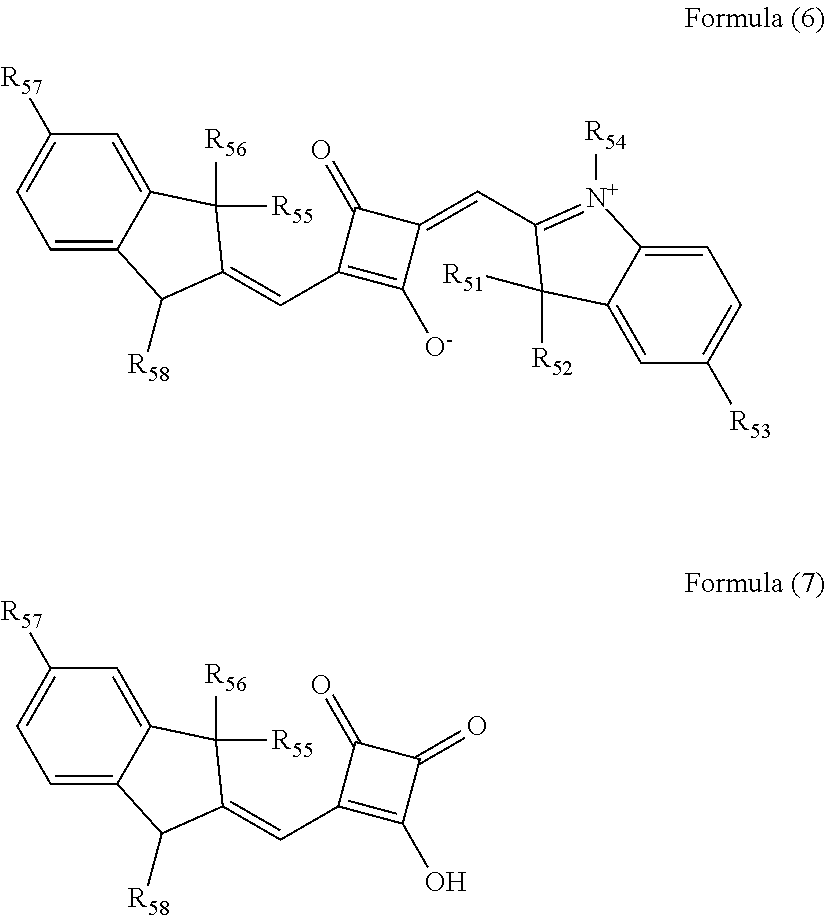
C1=C2C(=CC([R57])=C1)C([R55])([R56])C(=CC1=C([O-])C(=CC3=[N+]([R54])C4=CC=C([R53])C=C4C3([R52])[R51])C1=O)C2[R58].C1=C2C(=CC([R57])=C1)C([R55])([R56])C(=CC1=C(O)C(=O)C1=O)C2[R58]
